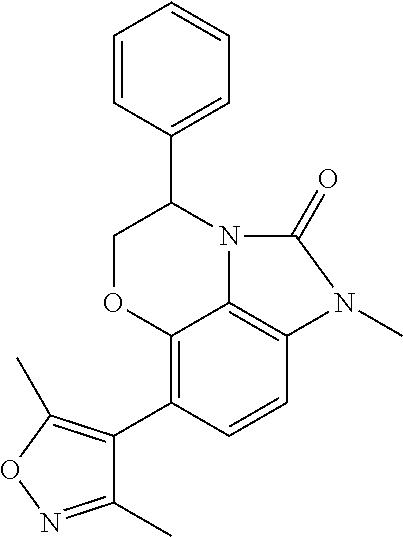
C12=C(C3=C(C)ON=C3C)C=CC3=C1N(C(C1=CC=CC=C1)CO2)C(=O)N3C
